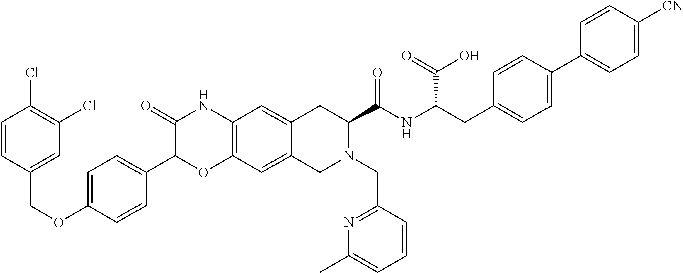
C1=CC(COC2=CC=C(C3OC4=C(NC3=O)C=C3C(=C4)CN(CC4=NC(C)=CC=C4)C(C(NC(CC4=CC=C(C5=CC=C([CN])C=C5)C=C4)C(=O)O)=O)C3)C=C2)=CC(Cl)=C1Cl
